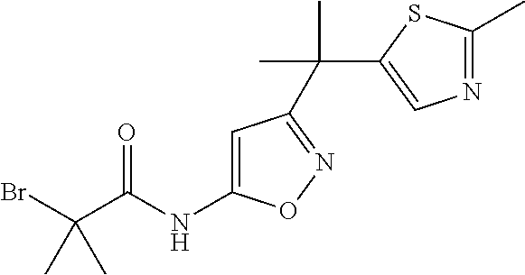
BrC(C(NC1=CC(C(C2=CN=C(C)S2)(C)C)=NO1)=O)(C)C
